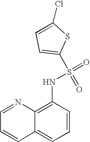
C1=NC2=C(NS(=O)(=O)C3=CC=C(Cl)S3)C=CC=C2C=C1
